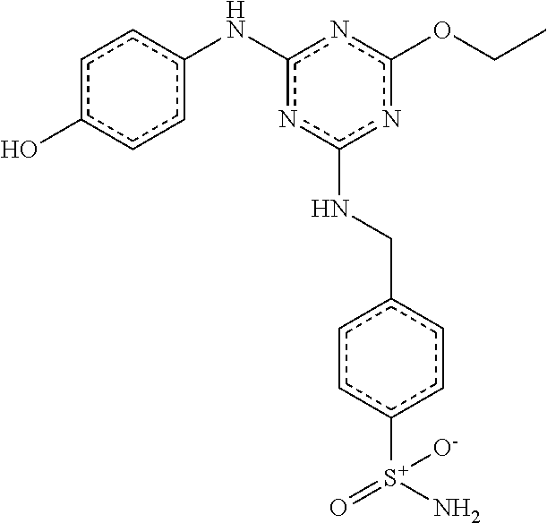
c1c(O)ccc(Nc2nc(NCc3ccc([S+](=O)(N)[O-])cc3)nc(OCC)n2)c1
